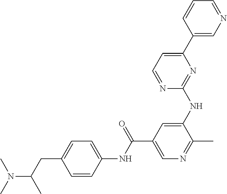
CN(C(CC1=CC=C(NC(=O)C2=CN=C(C)C(NC3=NC(C4=CN=CC=C4)=CC=N3)=C2)C=C1)C)C
